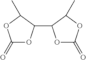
C1(=O)OC(C2OC(=O)OC2C)C(C)O1
